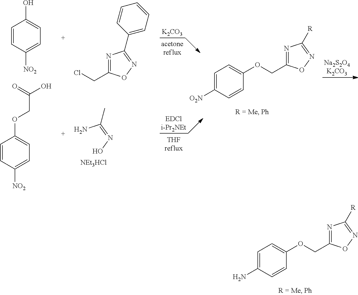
C1=C(N)C=CC(OCC2=NC([R])=NO2)=C1.NC(=NO)C.[NEt3HCl].[K2CO3].C1=CC([NO2])=CC=C1O.C1=CC([NO2])=CC=C1OCC(=O)O.N1=C(CCl)ON=C1C1=CC=CC=C1.C1=C([O2N])C=CC(OCC2=NC([R])=NO2)=C1
